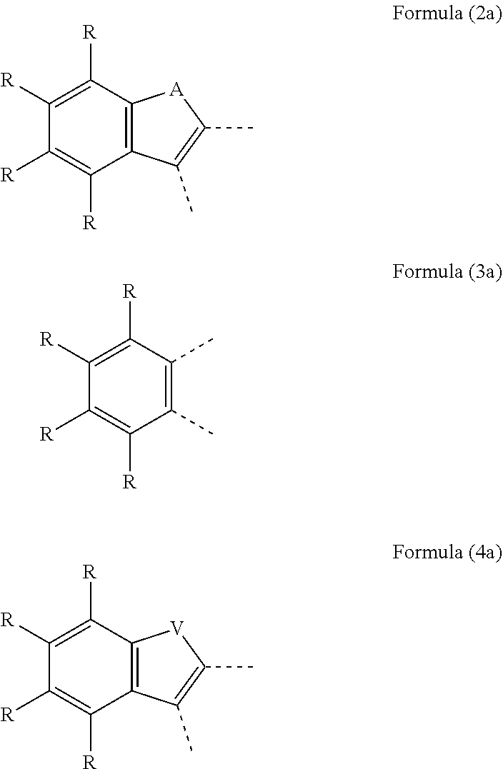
C1([R])=C([R])C2=C(C([R])=C1[R])C(C)=C(C)[A]2.C1([R])=C([R])C(C)=C(C)C([R])=C1[R].C1([R])=C([R])C2=C(C([R])=C1[R])C(C)=C(C)[V]2
